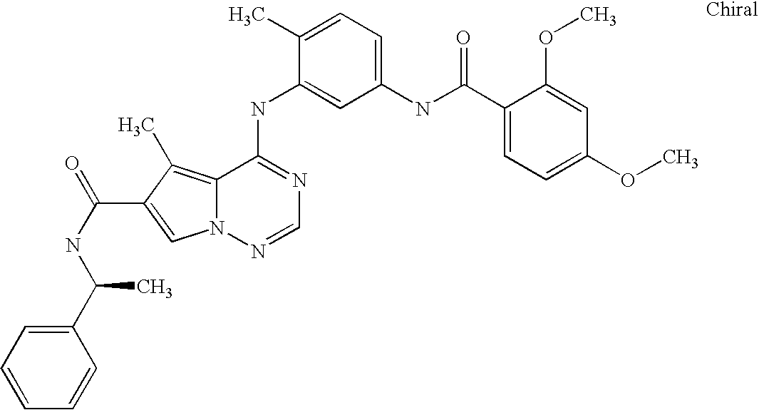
C1(C)=CC=C(NC(C2=CC=C(OC)C=C2OC)=O)C=C1NC1=NC=NN2C1=C(C)C(C(NC(C1=CC=CC=C1)C)=O)=C2
